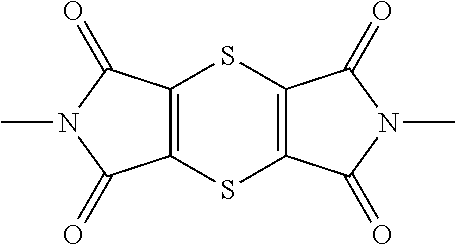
C12=C(SC3=C(S1)C(=O)N(C)C3=O)C(=O)N(C)C2=O
